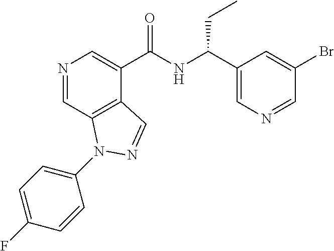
N1=CC2=C(C(C(NC(C3=CN=CC(Br)=C3)CC)=O)=C1)C=NN2C1=CC=C(F)C=C1
